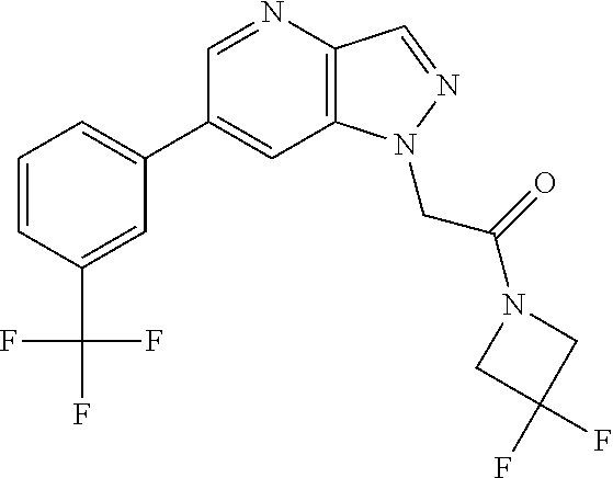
C1(C2=CC=CC(C(F)(F)F)=C2)=CC2=C(C=NN2CC(=O)N2CC(F)(F)C2)N=C1
